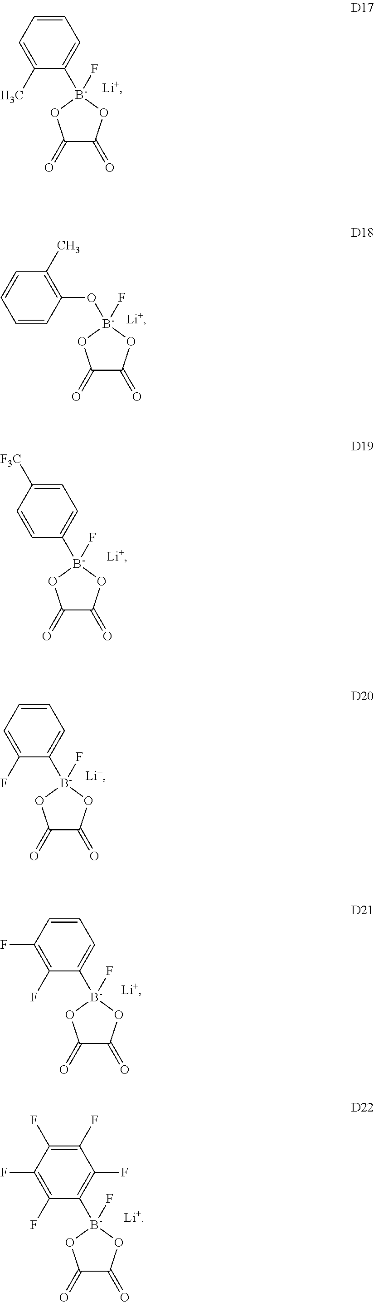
C1(=O)C(=O)O[B-](F)(C2=CC=CC=C2C)O1.C1(=O)C(=O)O[B-](F)(OC2=C(C)C=CC=C2)O1.C1(=O)C(=O)O[B-](F)(C2=CC=C([F3C])C=C2)O1.C1(=O)C(=O)O[B-](F)(C2=CC=CC=C2F)O1.C1(=O)C(=O)O[B-](F)(C2=CC=CC(F)=C2F)O1.C1(=O)C(=O)O[B-](F)(C2=C(F)C(F)=C(F)C(F)=C2F)O1
